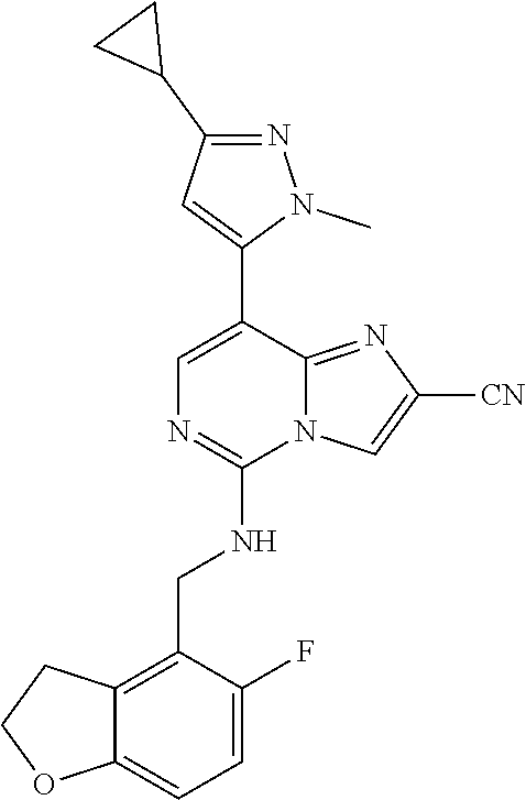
C1(C2=CN=C(NCC3=C4C(=CC=C3F)OCC4)N3C2=NC([CN])=C3)=CC(C2CC2)=NN1C
